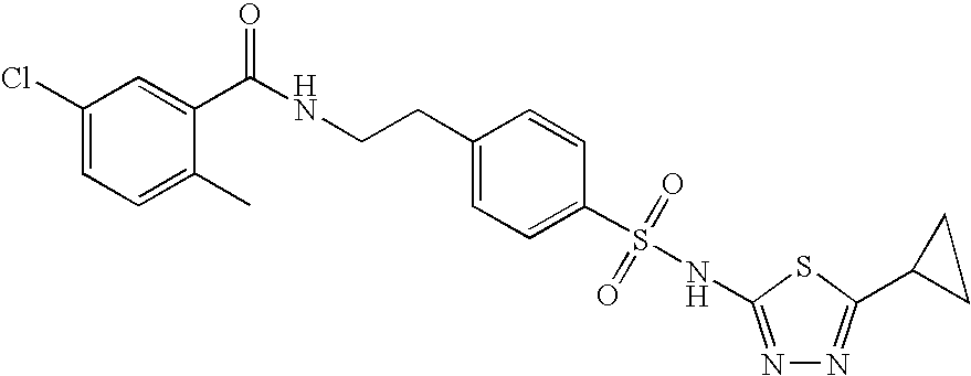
C1(Cl)=CC=C(C)C(C(NCCC2=CC=C(S(NC3=NN=C(C4CC4)S3)(=O)=O)C=C2)=O)=C1
